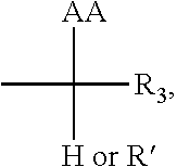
CC([AA])([H or R])[R3]
